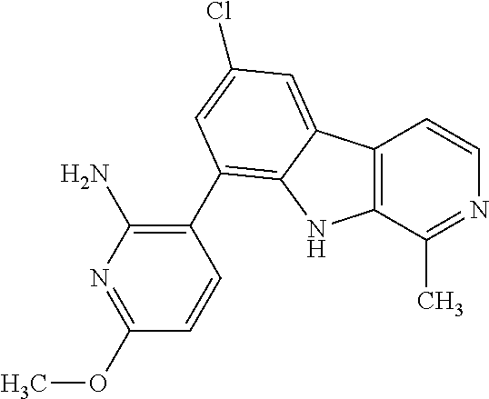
C12=C(C(C)=NC=C1)NC1=C(C3=C(N)N=C(OC)C=C3)C=C(Cl)C=C21
